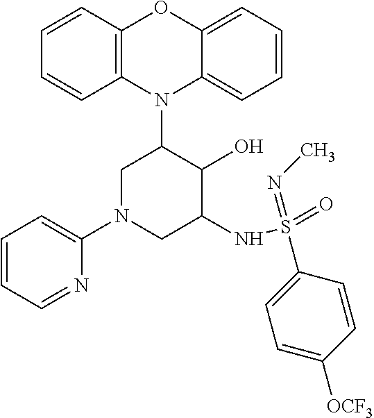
N1(C2CN(C3=CC=CC=N3)CC(NS(=O)(=NC)C3=CC=C([OCF3])C=C3)C2O)C2=C(C=CC=C2)OC2=CC=CC=C12
